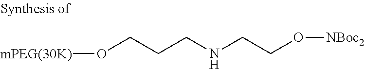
[mPEG(30K)]OCCCNCCO[NBoc2]
